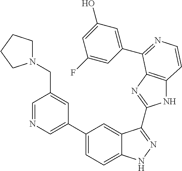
C1(C2=CN=CC(CN3CCCC3)=C2)=CC=C2C(=C1)C(C1=NC3=C(N1)C=CN=C3C1=CC(O)=CC(F)=C1)=NN2
